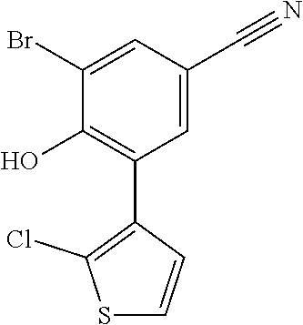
C1=C(C#N)C=C(Br)C(O)=C1C1=C(Cl)SC=C1
